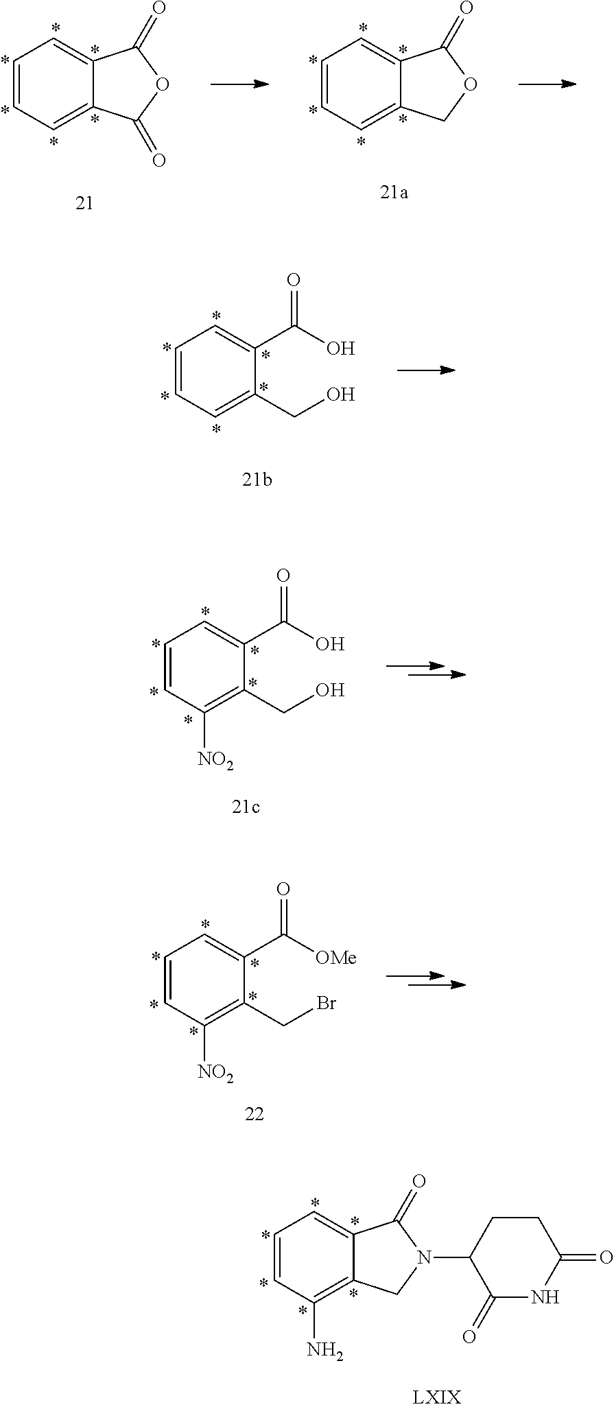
C1=CC([NO2])=C(CBr)C(C([OMe])=O)=C1.C1=CC=C2C(=C1N)CN(C1C(=O)NC(=O)CC1)C2=O.C1=CC=C2C(=C1)C(=O)OC2=O.C1=CC=C2C(=C1)C(=O)OC2.C1=CC=C(CO)C(C(O)=O)=C1.C1=CC([NO2])=C(CO)C(C(O)=O)=C1
